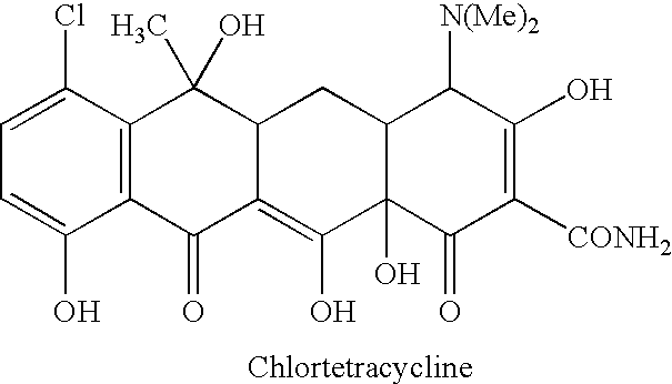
C12=C(C(Cl)=CC=C1O)C(O)(C)C1C(=C(O)C3(O)C(C1)C([N(Me)2])C(O)=C([CONH2])C3=O)C2=O
